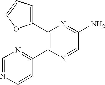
C1(C2=C(C3=NC=NC=C3)N=CC(N)=N2)=CC=CO1
